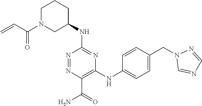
C1(NC2=NC(NC3=CC=C(CN4C=NC=N4)C=C3)=C(C(=O)N)N=N2)CCCN(C(=O)C=C)C1
